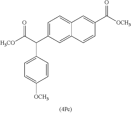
C1=C(C(C([H3CO])=O)C2=CC=C([OCH3])C=C2)C=C2C(=C1)C=C(C([OCH3])=O)C=C2
